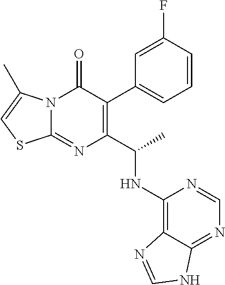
C12=NC(C(NC3=C4C(=NC=N3)NC=N4)C)=C(C3=CC=CC(F)=C3)C(=O)N1C(C)=CS2
